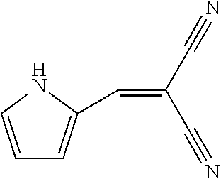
C(=C(C#N)C#N)C1=CC=CN1
